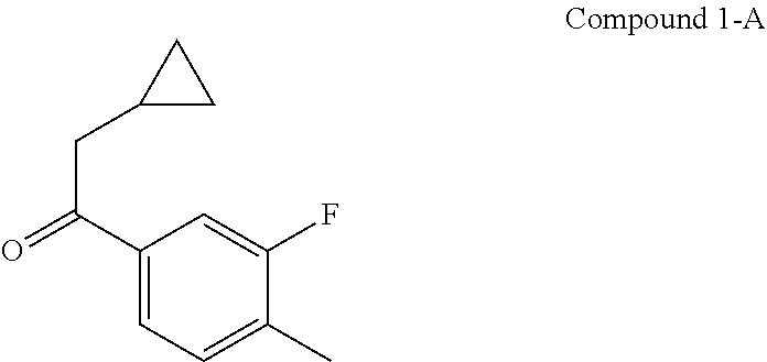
C1(C(CC2CC2)=O)=CC=C(C)C(F)=C1
